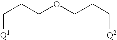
C(OCCC[Q2])CC[Q1]
